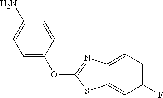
C1=CC(OC2=NC3=CC=C(F)C=C3S2)=CC=C1N
